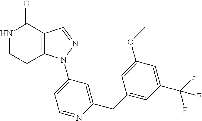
C12=C(C=NN1C1=CC=NC(CC3=CC(C(F)(F)F)=CC(OC)=C3)=C1)C(=O)NCC2
